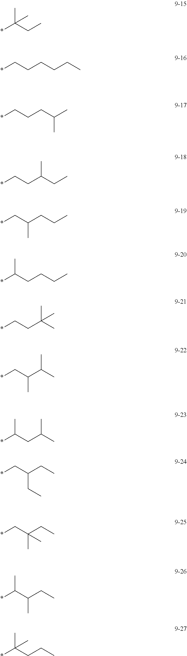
*C(CC)(C)C.*CCCCCC.*CCCC(C)C.*CCC(CC)C.*CC(CCC)C.*C(CCCC)C.*CCC(C)(C)C.*CC(C(C)C)C.*C(CC(C)C)C.*CC(CC)CC.*CC(CC)(C)C.*C(C(CC)C)C.*C(CCC)(C)C
